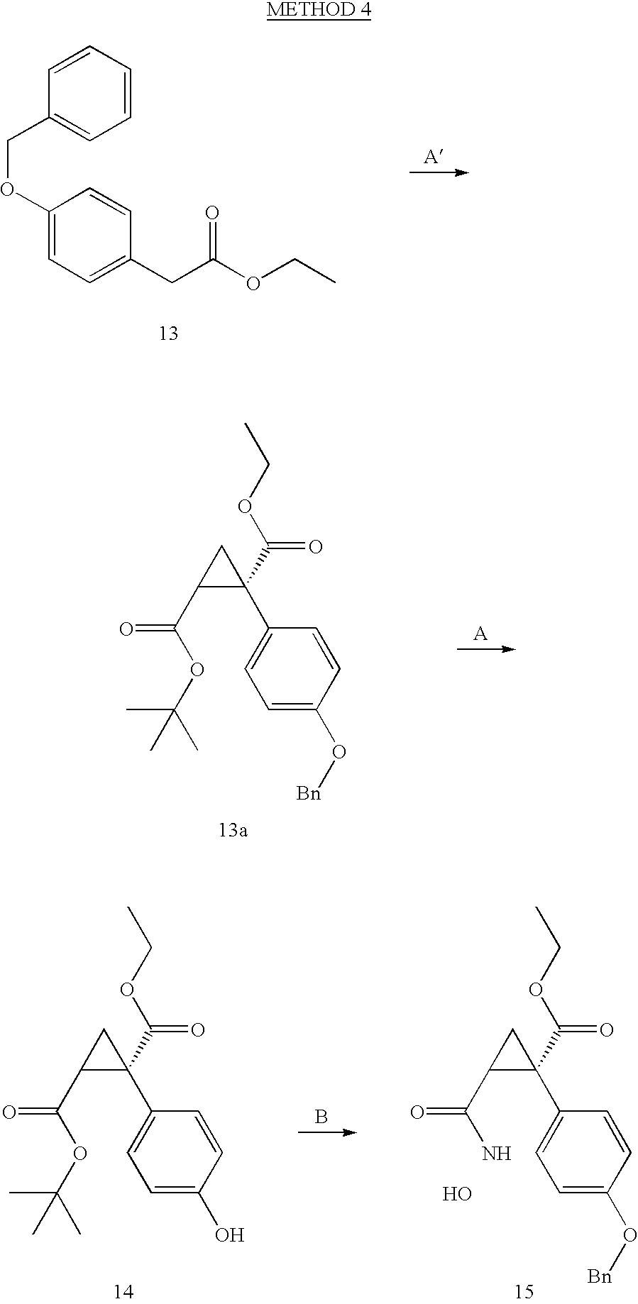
C1=CC=CC=C1COC1=CC=C(CC(=O)OCC)C=C1.CCOC(=O)C1(C2=CC=C(O[Bn])C=C2)CC1C(OC(C)(C)C)=O.[A].B.CCOC(=O)C1(C2=CC=C(O)C=C2)CC1C(OC(C)(C)C)=O.CCOC(=O)C1(C2=CC=C(O[Bn])C=C2)CC1C(N)=O.O
